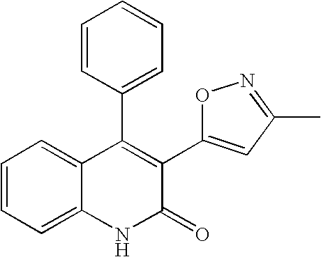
C1=CC=C2C(=C1)C(C1=CC=CC=C1)=C(C1=CC(C)=NO1)C(=O)N2
